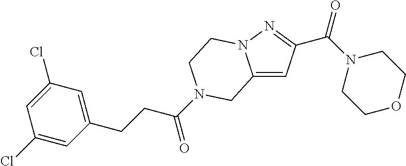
C12=CC(C(=O)N3CCOCC3)=NN1CCN(C(CCC1=CC(Cl)=CC(Cl)=C1)=O)C2
